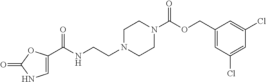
C1(COC(N2CCN(CCNC(=O)C3=CNC(=O)O3)CC2)=O)=CC(Cl)=CC(Cl)=C1
